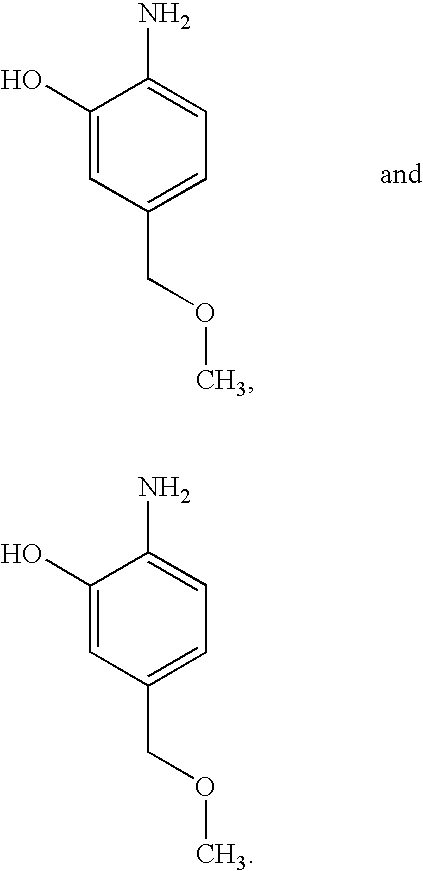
C1(O)=CC(COC)=CC=C1N.C1(O)=CC(COC)=CC=C1N
